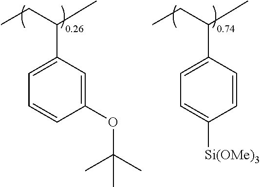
C1(OC(C)(C)C)=CC(C(CC)C)=CC=C1.C1=CC([Si(OMe)3])=CC=C1C(CC)C
